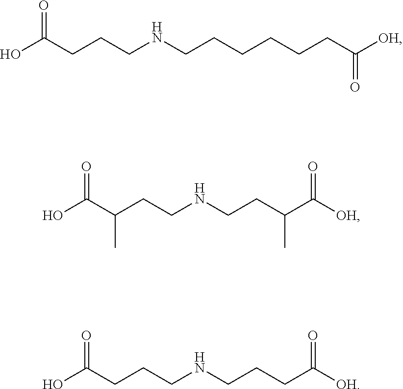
OC(CCCNCCCC([OH])=O)=O.OC(C(CCNCCC(C([OH])=O)C)C)=O.OC(CCCNCCCCCCC([OH])=O)=O
